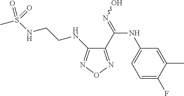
C1(C(=NO)NC2=CC=C(F)C(C)=C2)=NON=C1NCCNS(C)(=O)=O
